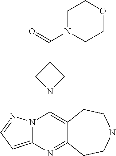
N12C(=CC=N1)N=C1C(=C2N2CC(C(=O)N3CCOCC3)C2)CCNCC1
